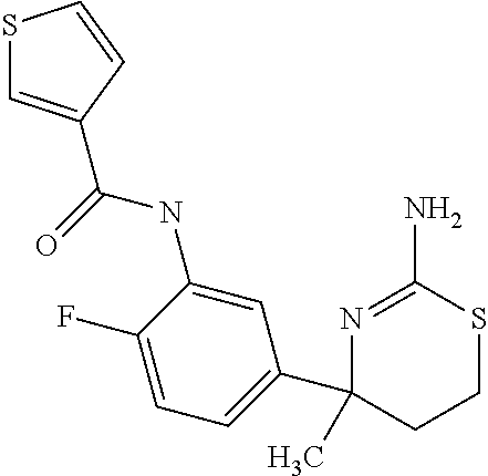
N1=C(N)SCCC1(C1=CC=C(F)C(NC(=O)C2=CSC=C2)=C1)C
